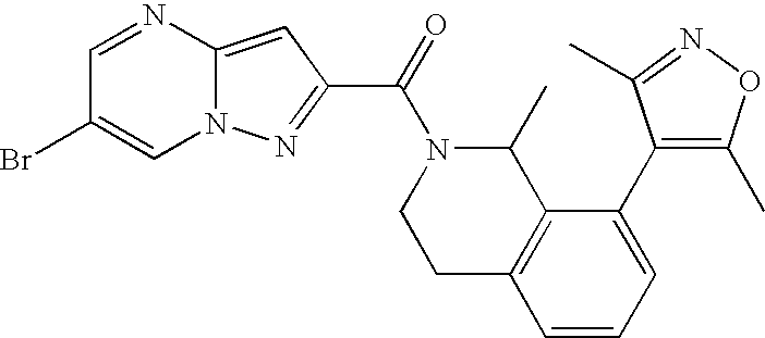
C1=NC2=CC(C(=O)N3CCC4=C(C3C)C(C3=C(C)ON=C3C)=CC=C4)=NN2C=C1Br
